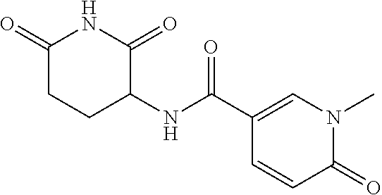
N1(C)C(=O)C=CC(C(NC2CCC(=O)NC2=O)=O)=C1
